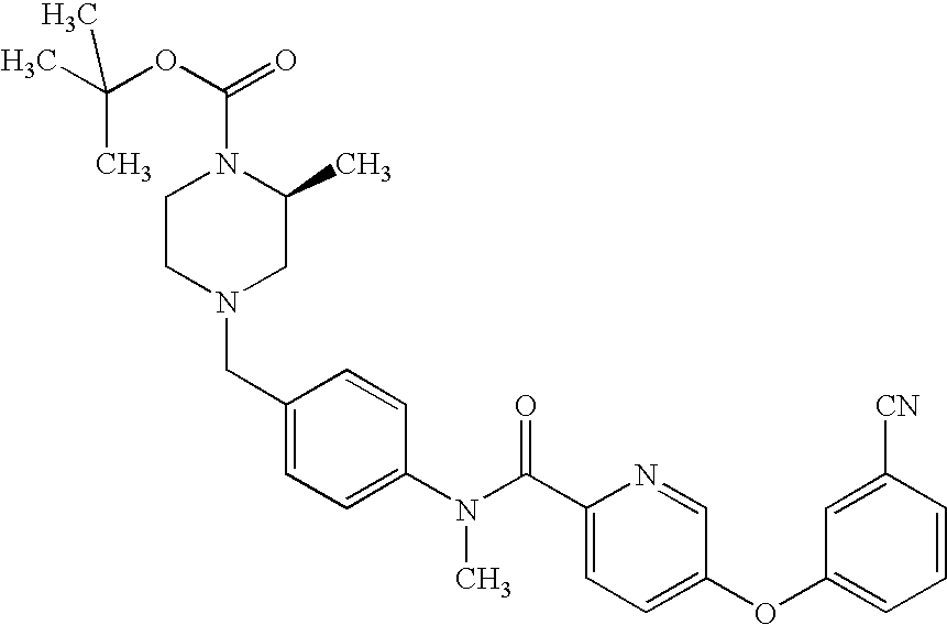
C1(CN2CC(C)N(C(OC(C)(C)C)=O)CC2)=CC=C(N(C(C2=CC=C(OC3=CC=CC([CN])=C3)C=N2)=O)C)C=C1
